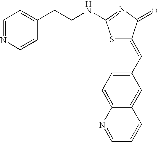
S1C(=CC2=CC=C3C(=C2)C=CC=N3)C(=O)N=C1NCCC1=CC=NC=C1
